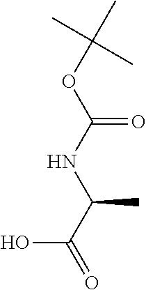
CC(OC(NC(C(O)=O)C)=O)(C)C
